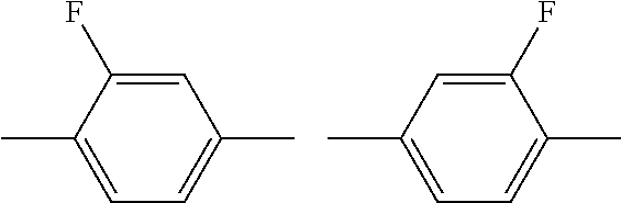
FC1=CC(C)=CC=C1C.C1=C(F)C(C)=CC=C1C
